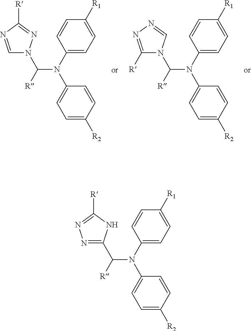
C1(N(C2=CC=C([R2])C=C2)C([R])N2C=NC([R])=N2)=CC=C([R1])C=C1.C1(N(C2=CC=C([R2])C=C2)C([R])N2C([R])=NN=C2)=CC=C([R1])C=C1.C1(N(C2=CC=C([R2])C=C2)C([R])C2=NN=C([R])N2)=CC=C([R1])C=C1
